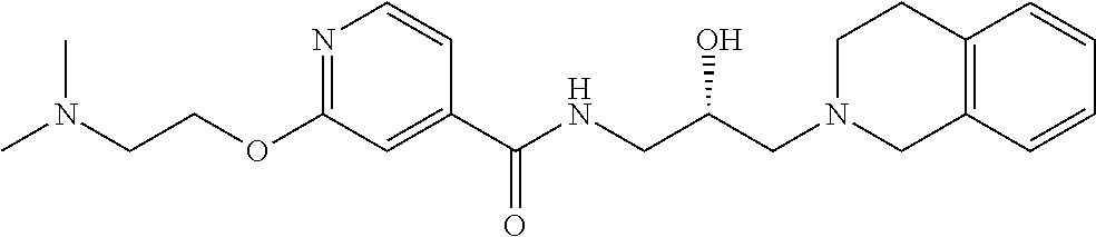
C1(OCCN(C)C)=NC=CC(C(NCC(CN2CCC3=C(C2)C=CC=C3)O)=O)=C1
